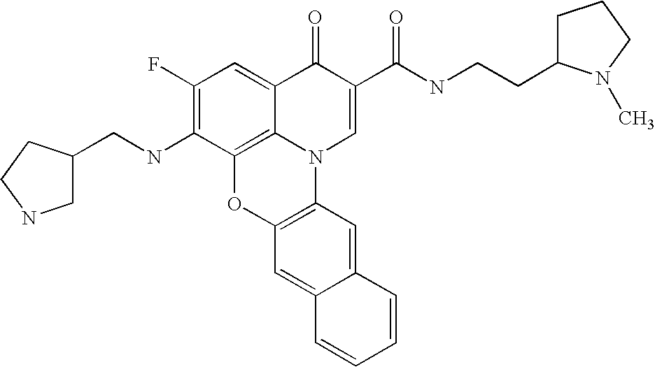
C1(F)=C(NCC2CNCC2)C2=C3C(=C1)C(=O)C(C(=O)NCCC1CCCN1C)=CN3C1=C(O2)C=C2C(=C1)C=CC=C2
